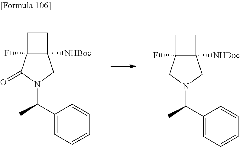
C12([NHBoc])C(F)(C(=O)N(C(C3=CC=CC=C3)C)C1)CC2.C12([NHBoc])C(F)(CN(C(C3=CC=CC=C3)C)C1)CC2
